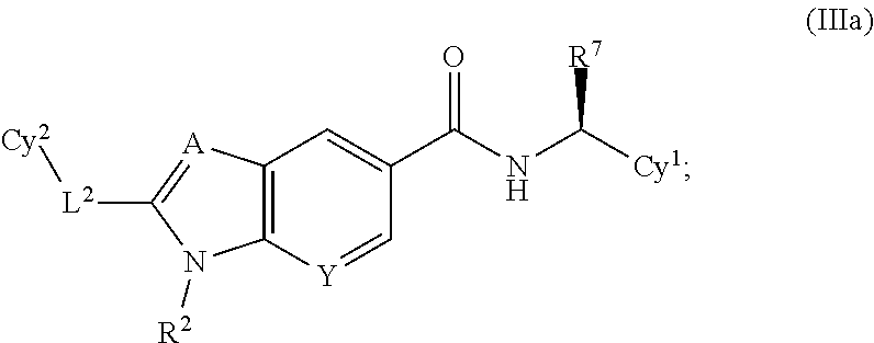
C12=C([Y]=CC(C(NC([Cy1])[R7])=O)=C1)N([R2])C([L2][Cy2])=[A]2
